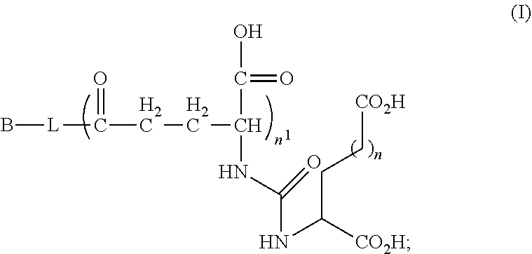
B[L]C(CCC(C(=O)O)NC(NC([CO2H])CC[CO2H])=O)=O
